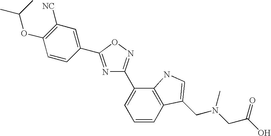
C1=CC2=C(C(C3=NOC(C4=CC([NC])=C(OC(C)C)C=C4)=N3)=C1)NC=C2CN(CC(O)=O)C
